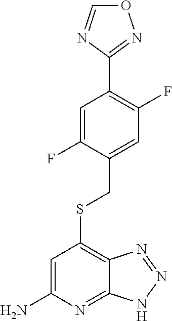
C1=NC(C2=C(F)C=C(CSC3=C4C(=NC(N)=C3)NN=N4)C(F)=C2)=NO1
